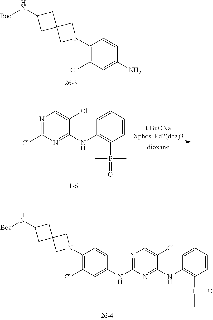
C1C2(CN(C3=C(Cl)C=C(NC4=NC=C(Cl)C(NC5=C(P(=O)(C)C)C=CC=C5)=N4)C=C3)C2)CC1N[Boc].C1C2(CN(C3=C(Cl)C=C(N)C=C3)C2)CC1N[Boc].C1(Cl)=NC=C(Cl)C(NC2=C(P(=O)(C)C)C=CC=C2)=N1
